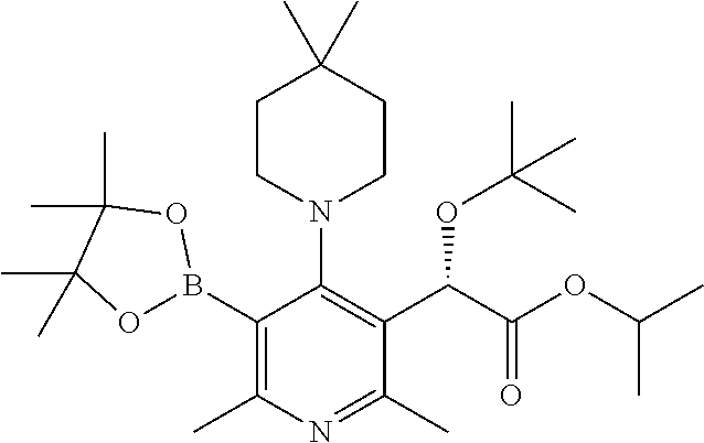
C1(B2OC(C)(C)C(C)(C)O2)=C(C)N=C(C)C(C(C(OC(C)C)=O)OC(C)(C)C)=C1N1CCC(C)(C)CC1
